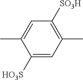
C1([HO3S])=CC(C)=C([SO3H])C=C1C
